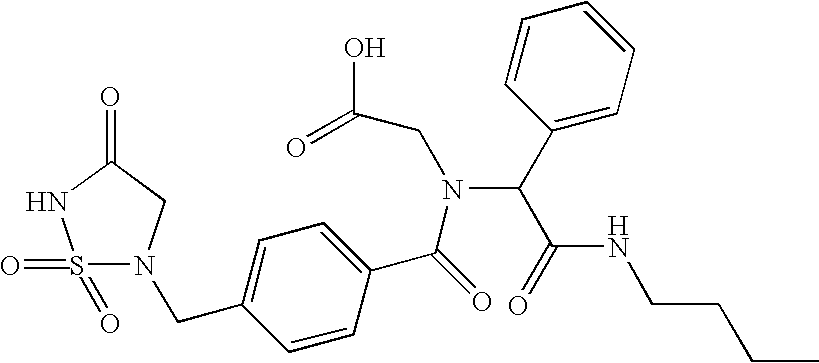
S1(=O)(=O)N(CC2=CC=C(C(N(C(C(=O)NCCCC)C3=CC=CC=C3)CC(O)=O)=O)C=C2)CC(=O)N1
